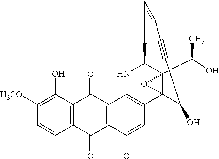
C12=C(C(O)=C([H3CO])C=C1)C(=O)C1=C(C2=O)C(O)=CC2=C1NC1C3(C(O)C)C2(C(O)C#CC=CC#C1)O3
